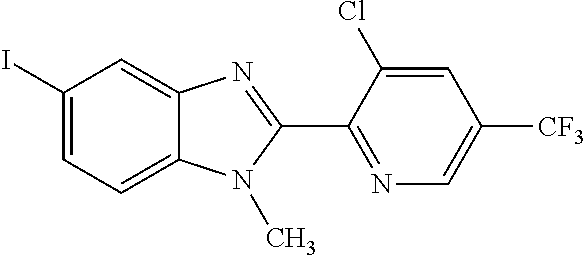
C1(I)=CC=C2C(=C1)N=C(C1=NC=C([CF3])C=C1Cl)N2C
